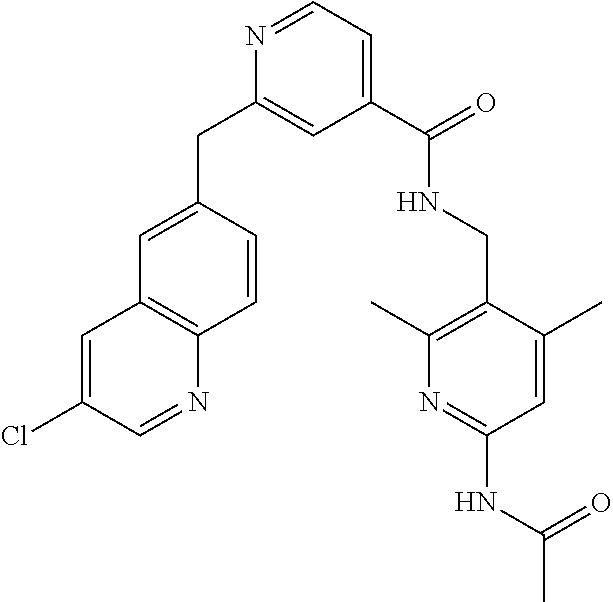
C1=C(CC2=CC(C(NCC3=C(C)N=C(NC(C)=O)C=C3C)=O)=CC=N2)C=CC2=C1C=C(Cl)C=N2
